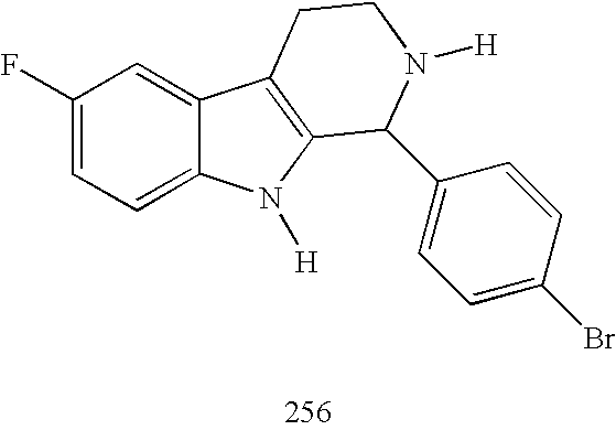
C1(F)=CC=C2C(=C1)C1=C(N2[H])C(C2=CC=C(Br)C=C2)N([H])CC1
